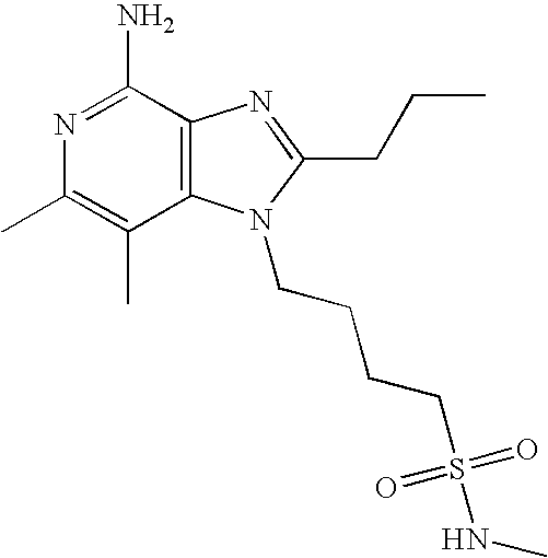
CC1=C(C)C2=C(C(N)=N1)N=C(CCC)N2CCCCS(=O)(=O)NC
